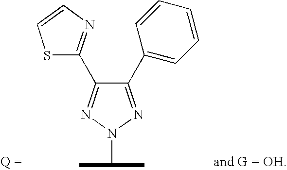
C1(C2=CC=CC=C2)=NN(C(C)C)N=C1C1=NC=CS1
